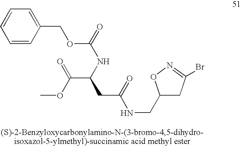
C(C(C(=O)OC)NC(=O)OCC1=CC=CC=C1)C(=O)NCC1CC(Br)=NO1
